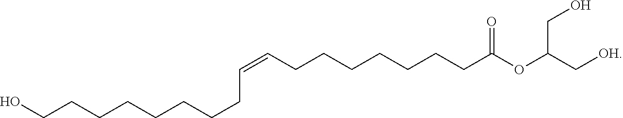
C(=CCCCCCCCC(OC(C[OH])CO)=O)CCCCCCCCO
